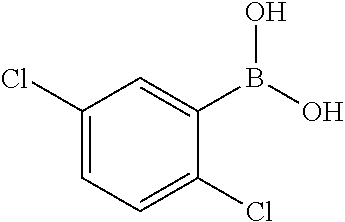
C1(Cl)=CC=C(Cl)C(B(O)O)=C1
